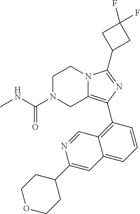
C1N(C(NC)=O)CC2=C(C3=C4C(=CC=C3)C=C(C3CCOCC3)N=C4)N=C(C3CC(F)(F)C3)N2C1
